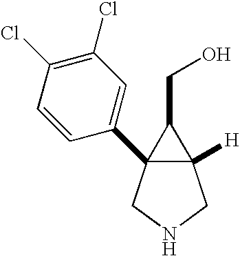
C12([H])C(C3=CC(Cl)=C(Cl)C=C3)(CNC1)C2CO
